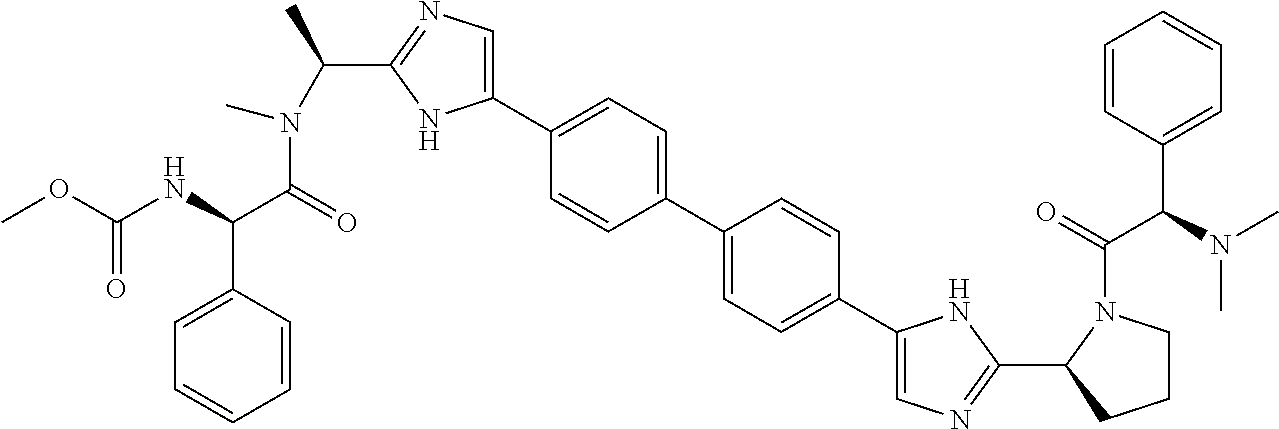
C1(C2=CC=C(C3=CN=C(C4CCCN4C(C(C4=CC=CC=C4)N(C)C)=O)N3)C=C2)=CC=C(C2=CN=C(C(N(C(=O)C(C3=CC=CC=C3)NC(OC)=O)C)C)N2)C=C1
